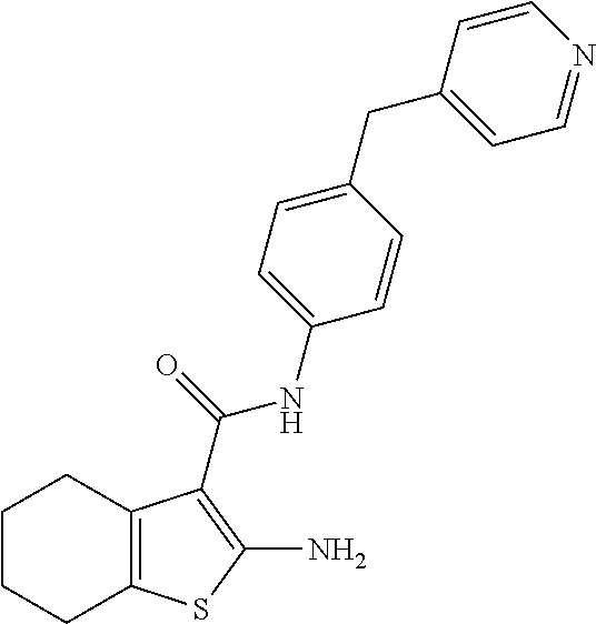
C1CCC2=C(C1)C(C(NC1=CC=C(CC3=CC=NC=C3)C=C1)=O)=C(N)S2
